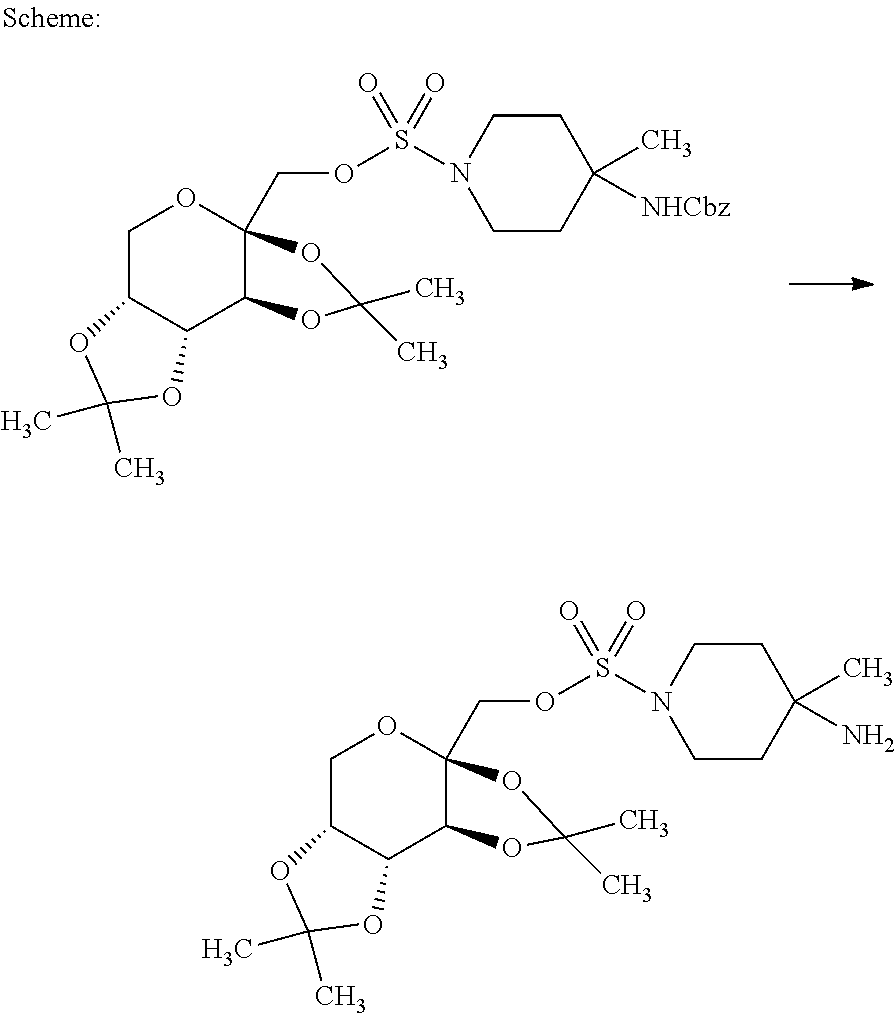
C12C(C3OC(C)(C)OC3(COS(N3CCC([NHCbz])(C)CC3)(=O)=O)OC1)OC(C)(C)O2.C12C(C3OC(C)(C)OC3(COS(N3CCC(N)(C)CC3)(=O)=O)OC1)OC(C)(C)O2
